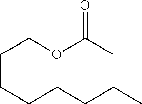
C(CCCCCC)COC(C)=O
